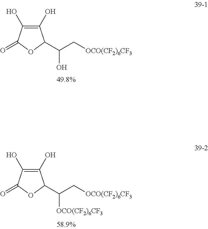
C1(O)=C(O)C(=O)OC1C(C[OCO(CF2)6CF3])O.C1(O)=C(O)C(=O)OC1C(C[OCO(CF2)6CF3])[OCO(CF2)6CF3]
